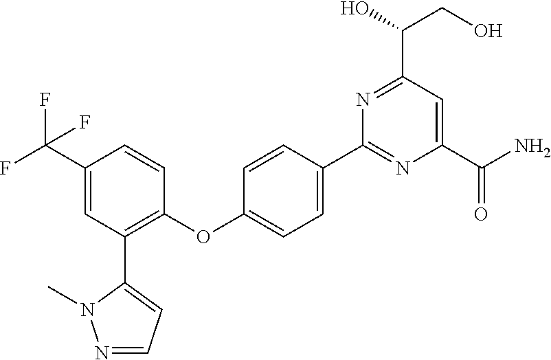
C1(OC2=CC=C(C3=NC(C(N)=O)=CC(C(O)CO)=N3)C=C2)=C(C2=CC=NN2C)C=C(C(F)(F)F)C=C1
